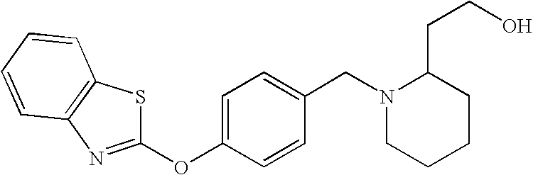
C1=C(OC2=NC3=C(S2)C=CC=C3)C=CC(CN2CCCCC2CCO)=C1
